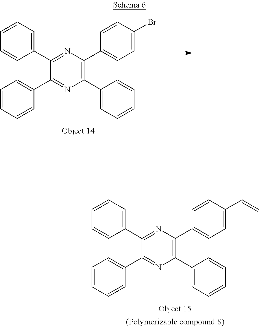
C1(C2=NC(C3=CC=C(C=C)C=C3)=C(C3=CC=CC=C3)N=C2C2=CC=CC=C2)=CC=CC=C1.C1(C2=NC(C3=CC=C(Br)C=C3)=C(C3=CC=CC=C3)N=C2C2=CC=CC=C2)=CC=CC=C1
